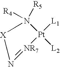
N1([R5])([R4])[Pt]([L2])([L1])[NR7]=N[X]1
